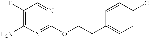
C1(F)=C(N)N=C(OCCC2=CC=C(Cl)C=C2)N=C1
